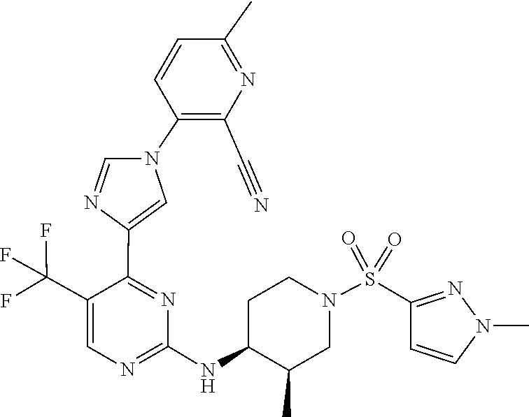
N1=C(C2=CN(C3=C(C#N)N=C(C)C=C3)C=N2)C(C(F)(F)F)=CN=C1NC1C(C)CN(S(=O)(C2=NN(C)C=C2)=O)CC1
